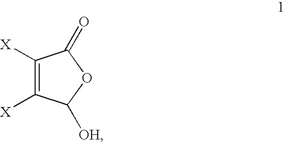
C1([X])=C([X])C([OH])OC1=O
